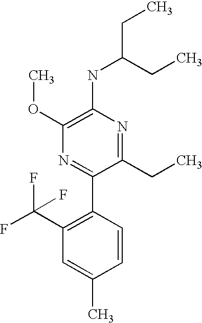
C1(NC(CC)CC)=C(OC)N=C(C2=C(C(F)(F)F)C=C(C)C=C2)C(CC)=N1
